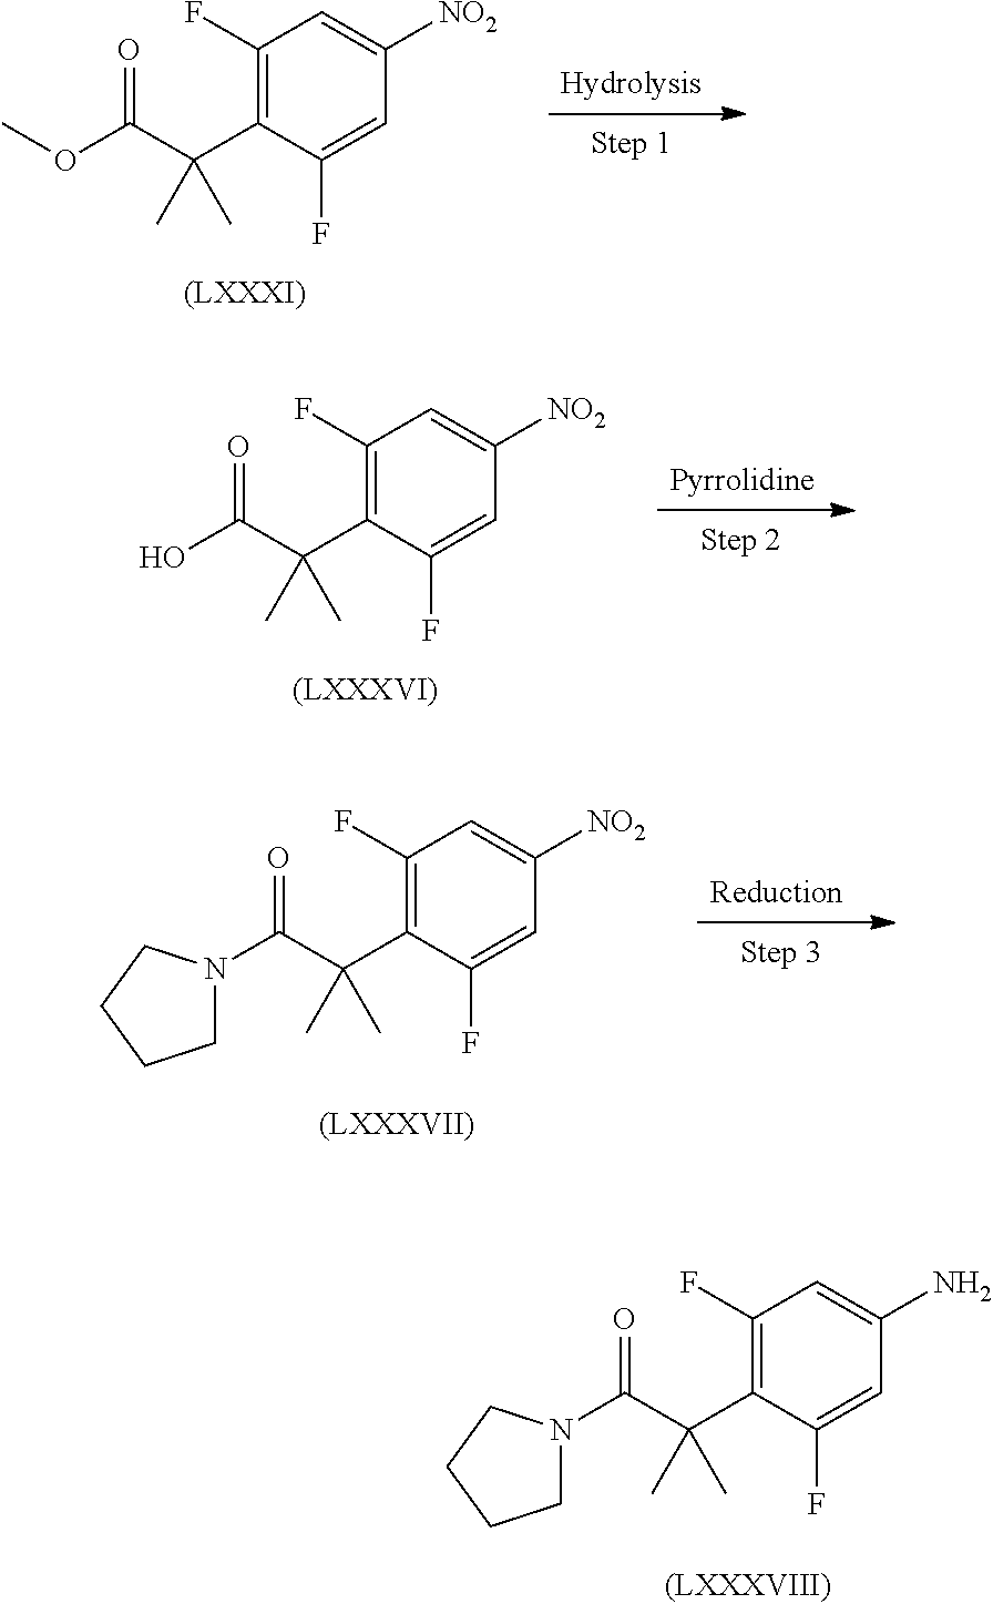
C1(F)=C(C(C(OC)=O)(C)C)C(F)=CC([NO2])=C1.C1(F)=C(C(C(O)=O)(C)C)C(F)=CC([NO2])=C1.C1(F)=C(C(C(=O)N2CCCC2)(C)C)C(F)=CC([NO2])=C1.C1(F)=C(C(C(=O)N2CCCC2)(C)C)C(F)=CC(N)=C1
